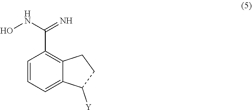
C1=CC=C2C(=C1C(NO)=N)CCC2[Y]
